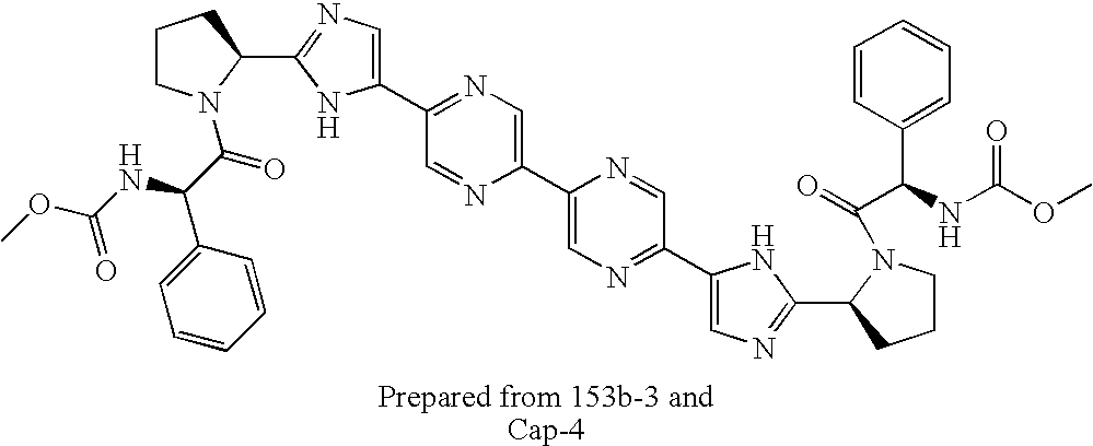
C1=C(C2=CN=C(C3=CN=C(C4CCCN4C(C(C4=CC=CC=C4)NC(OC)=O)=O)N3)C=N2)N=CC(C2=CN=C(C3CCCN3C(C(C3=CC=CC=C3)NC(OC)=O)=O)N2)=N1
